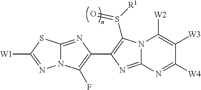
N12C(=NC(C3=C(S([R1])=O)N4C(=N3)N=C([W4])C([W3])=C4[W2])=C1F)SC([W1])=N2
